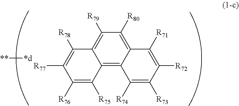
C12=C3C(=C([R80])C([R79])=C1C([R78])=C([R77])C([R76])=C2[R75])C([R71])=C([R72])C([R73])=C3[R74].[*d][**]
